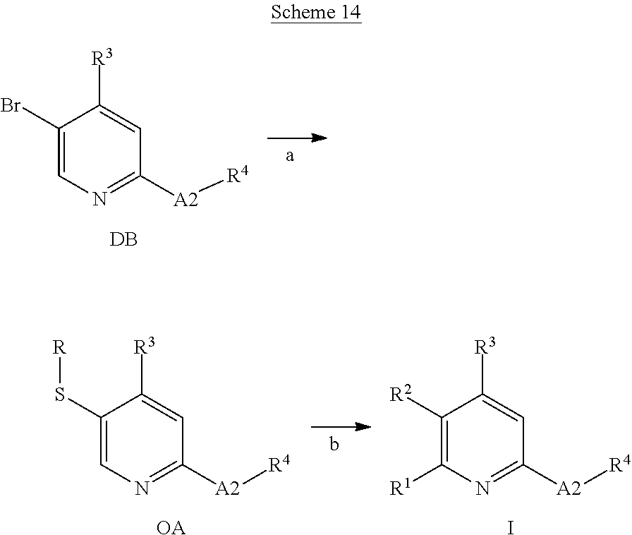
C1(Br)=CN=C([A2][R4])C=C1[R3].[DB].C1([R2])=C([R1])N=C([A2][R4])C=C1[R3].I.C1(S[R])=CN=C([A2][R4])C=C1[R3].[OA]
